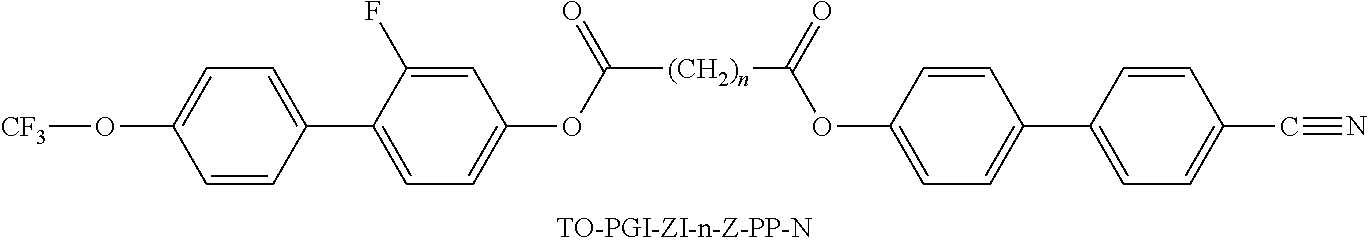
C1=CC(C2=CC=C(OC([(CH2)n]C(OC3=CC=C(C4=CC=C(C#N)C=C4)C=C3)=O)=O)C=C2F)=CC=C1O[CF3]
